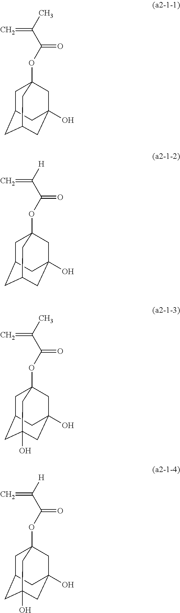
C1C2CC3CC(O)(CC1(OC(=O)C(=C)C)C3)C2.C1C2CC3CC(O)(CC1(OC(=O)C(=C)[H])C3)C2.C1C2CC3(O)CC(O)(CC1(OC(=O)C(=C)C)C3)C2.C1C2CC3(O)CC(O)(CC1(OC(=O)C(=C)[H])C3)C2
